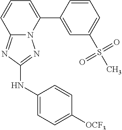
C12=NC(NC3=CC=C([OCF3])C=C3)=NN1C(C1=CC(S(C)(=O)=O)=CC=C1)=CC=C2
